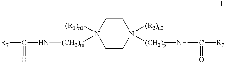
N1([(R1)n1])([(CH2)m]NC(=O)[R7])CCN([(R2)n2])([(CH2)p]NC([R7])=O)CC1
